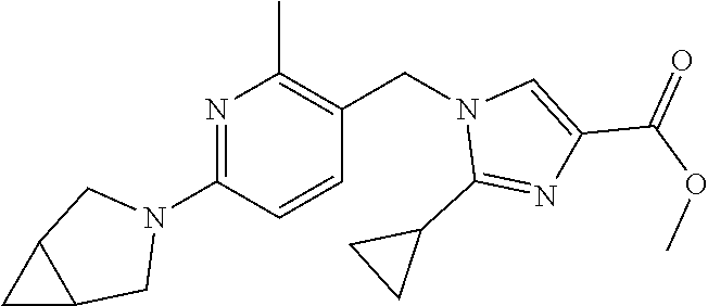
N1=C(N2CC3C(C2)C3)C=CC(CN2C(C3CC3)=NC(C(OC)=O)=C2)=C1C
